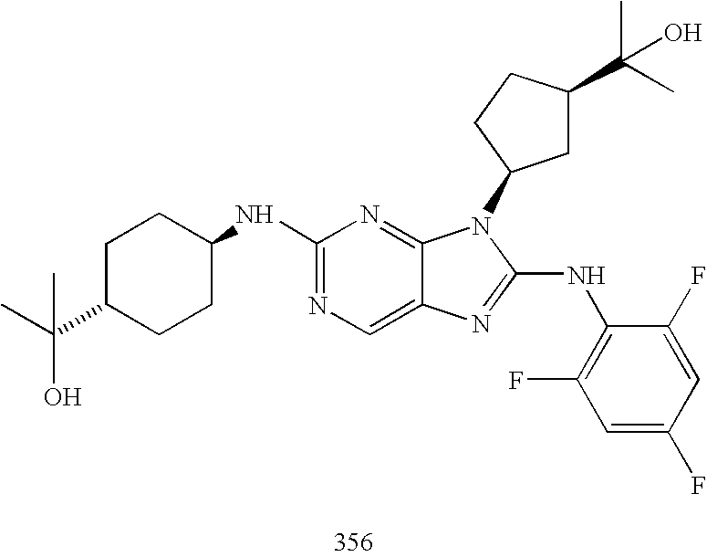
C1(NC2CCC(C(O)(C)C)CC2)=NC=C2C(=N1)N(C1CC(C(C)(C)O)CC1)C(NC1=C(F)C=C(F)C=C1F)=N2
